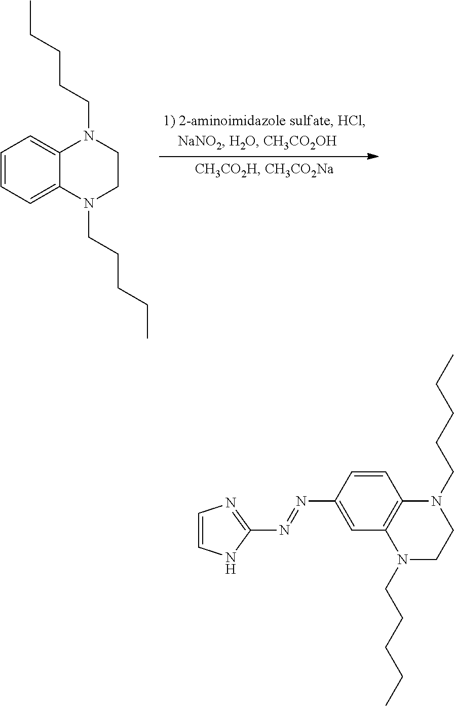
C1=CC=C2C(=C1)N(CCCCC)CCN2CCCCC.C1=CNC(N=NC2=CC3=C(C=C2)N(CCCCC)CCN3CCCCC)=N1
